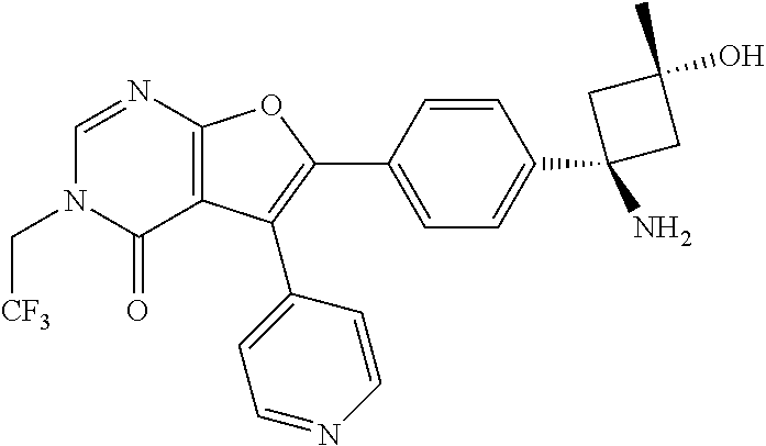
C12=C(C(C3=CC=NC=C3)=C(C3=CC=C(C4(N)CC(O)(C)C4)C=C3)O1)C(=O)N(C[CF3])C=N2
